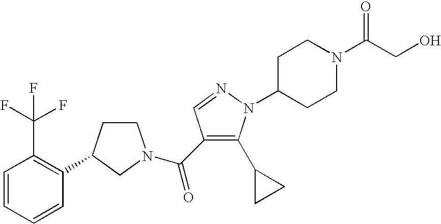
C1=CC=CC(C2CCN(C(=O)C3=C(C4CC4)N(C4CCN(C(CO)=O)CC4)N=C3)C2)=C1C(F)(F)F
